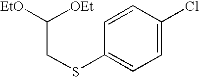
C1=CC(Cl)=CC=C1SCC([OEt])[EtO]
